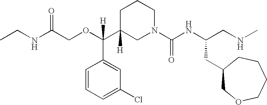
C(NC(COC(C1([H])CN(C(NC(CNC)CC2COCCCC2)=O)CCC1)(C1=CC(Cl)=CC=C1)[H])=O)C
